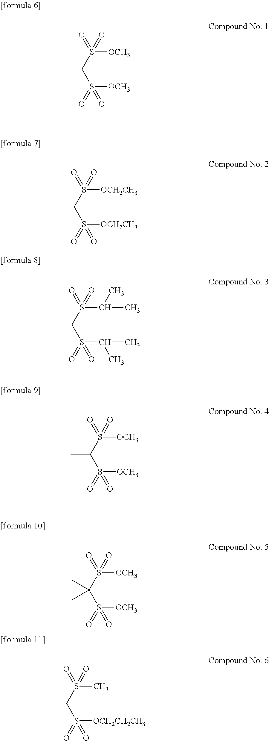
O=S(CS(=O)(=O)[OCH3])(=O)[OCH3].O=S(CS(=O)(=O)[OCH2CH3])(=O)[OCH2CH3].O=S(CS(=O)(=O)C(C)C)(=O)C(C)C.O=S(C(S(=O)(=O)[OCH3])C)(=O)[OCH3].O=S(C(S(=O)(=O)[OCH3])(C)C)(=O)[OCH3].O=S(CS(=O)(=O)[OCH2CH2CH3])(=O)C
